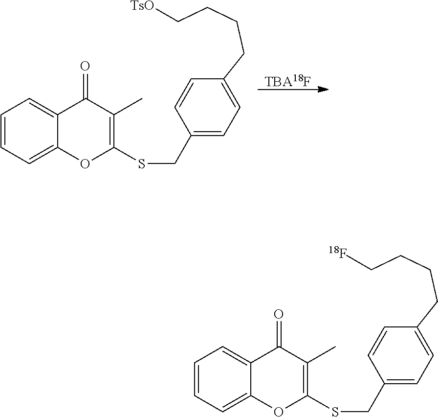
C1=CC=C2C(=C1)C(=O)C(C)=C(SCC1=CC=C(CCCC[TsO])C=C1)O2.[TBA18F].C1=CC=C2C(=C1)C(=O)C(C)=C(SCC1=CC=C(CCCC[18F])C=C1)O2
